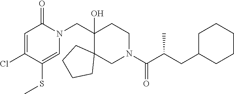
ClC1=CC(=O)N(CC2(O)C3(CN(C(=O)C(CC4CCCCC4)C)CC2)CCCC3)C=C1SC
